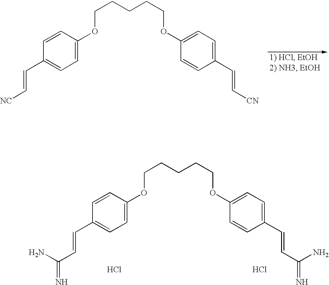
C1=CC(OCCCCCOC2=CC=C(C=C[CN])C=C2)=CC=C1C=C[NC].C1=CC(OCCCCCOC2=CC=C(C=CC(N)=N)C=C2)=CC=C1C=CC(N)=N.Cl.Cl
